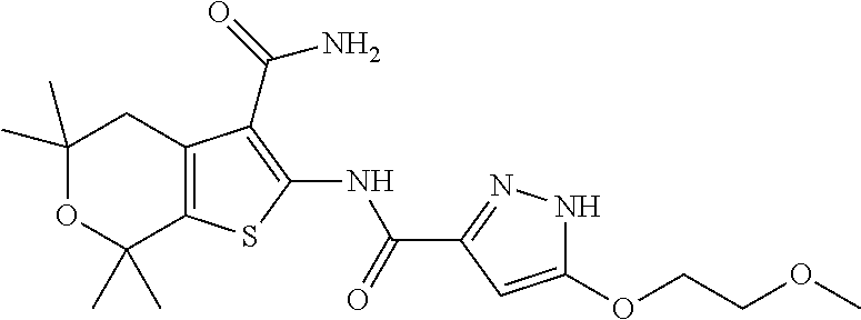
C1(C)(C)OC(C)(C)C2=C(C1)C(C(N)=O)=C(NC(=O)C1=NNC(OCCOC)=C1)S2
